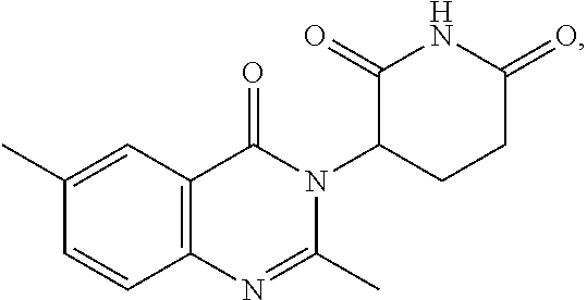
C12=C(C=C(C)C=C1)C(=O)N(C1CCC(=O)NC1=O)C(C)=N2
